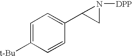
C1=C([t-Bu])C=CC(C2CN2[DPP])=C1
